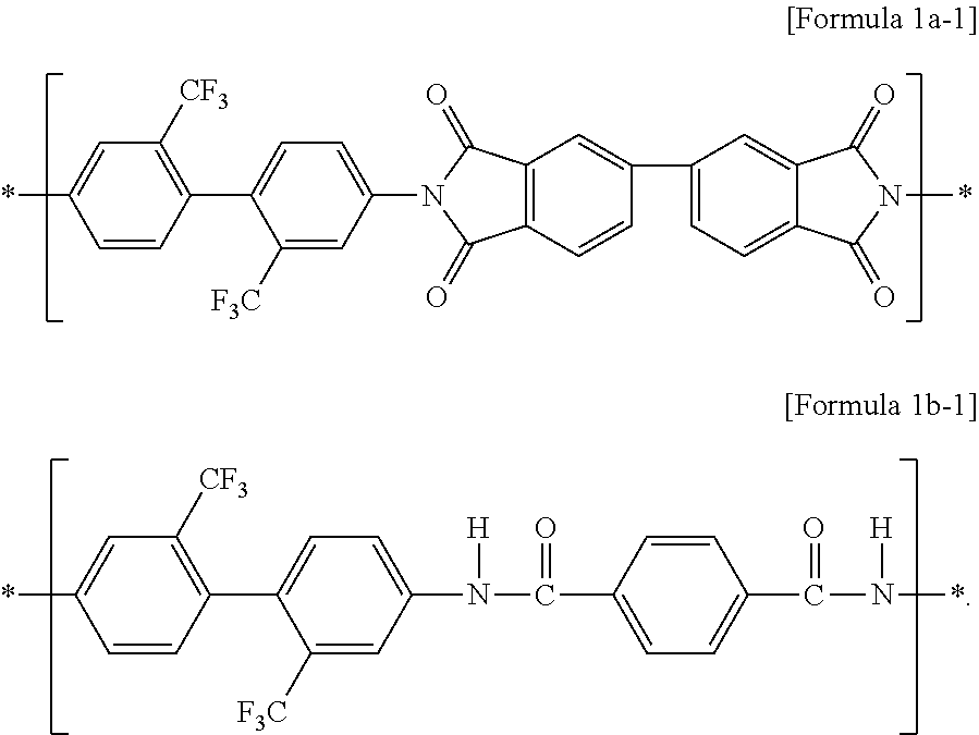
C1=CC(C2=CC=C(N3C(=O)C4=C(C=CC(C5=CC=C6C(=C5)C(=O)N(*)C6=O)=C4)C3=O)C=C2[F3C])=C([CF3])C=C1*.C1=CC(C2=CC=C(N([H])C(C3=CC=C(C(=O)N([H])*)C=C3)=O)C=C2[F3C])=C([CF3])C=C1*
